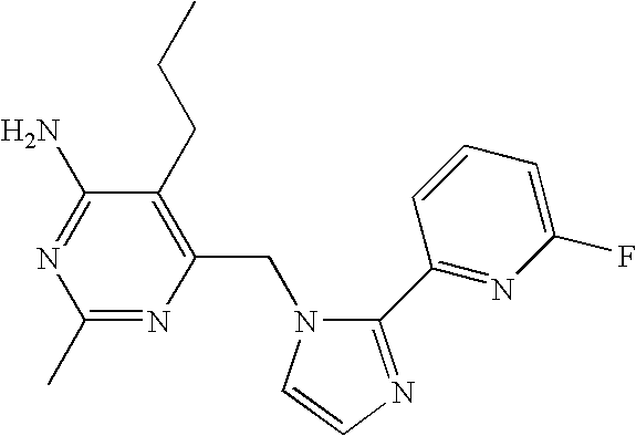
C1(CCC)=C(CN2C(C3=NC(F)=CC=C3)=NC=C2)N=C(C)N=C1N
